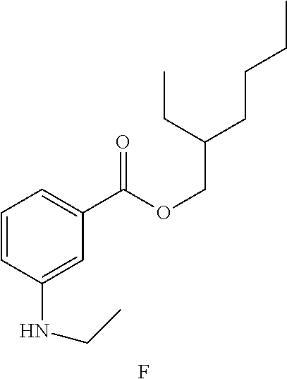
C1=CC(NCC)=CC(C(OCC(CCCC)CC)=O)=C1.F
